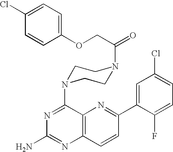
C12=C(C=CC(C3=CC(Cl)=CC=C3F)=N1)N=C(N)N=C2N1CCN(C(COC2=CC=C(Cl)C=C2)=O)CC1
